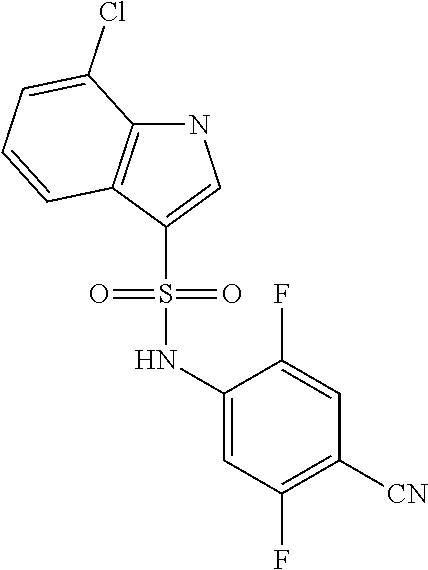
O=S(C1=CNC2=C1C=CC=C2Cl)(NC1=CC(F)=C([CN])C=C1F)=O
